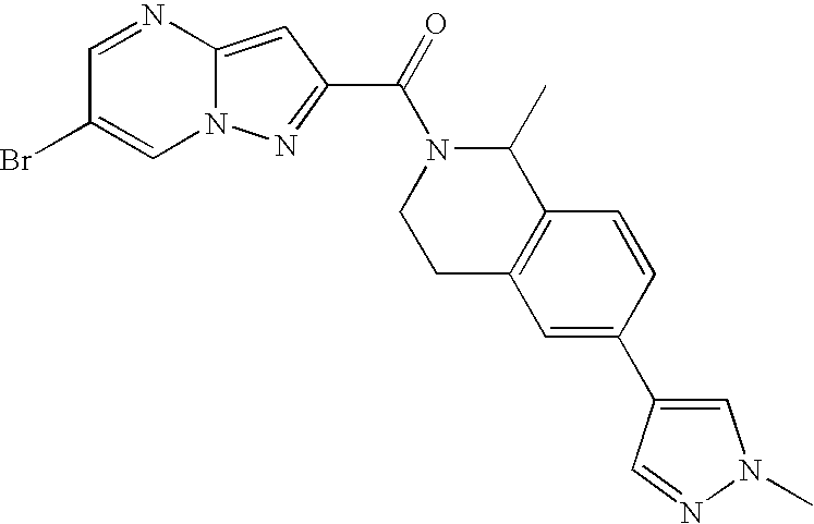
C1=NC2=CC(C(=O)N3CCC4=C(C3C)C=CC(C3=CN(C)N=C3)=C4)=NN2C=C1Br
